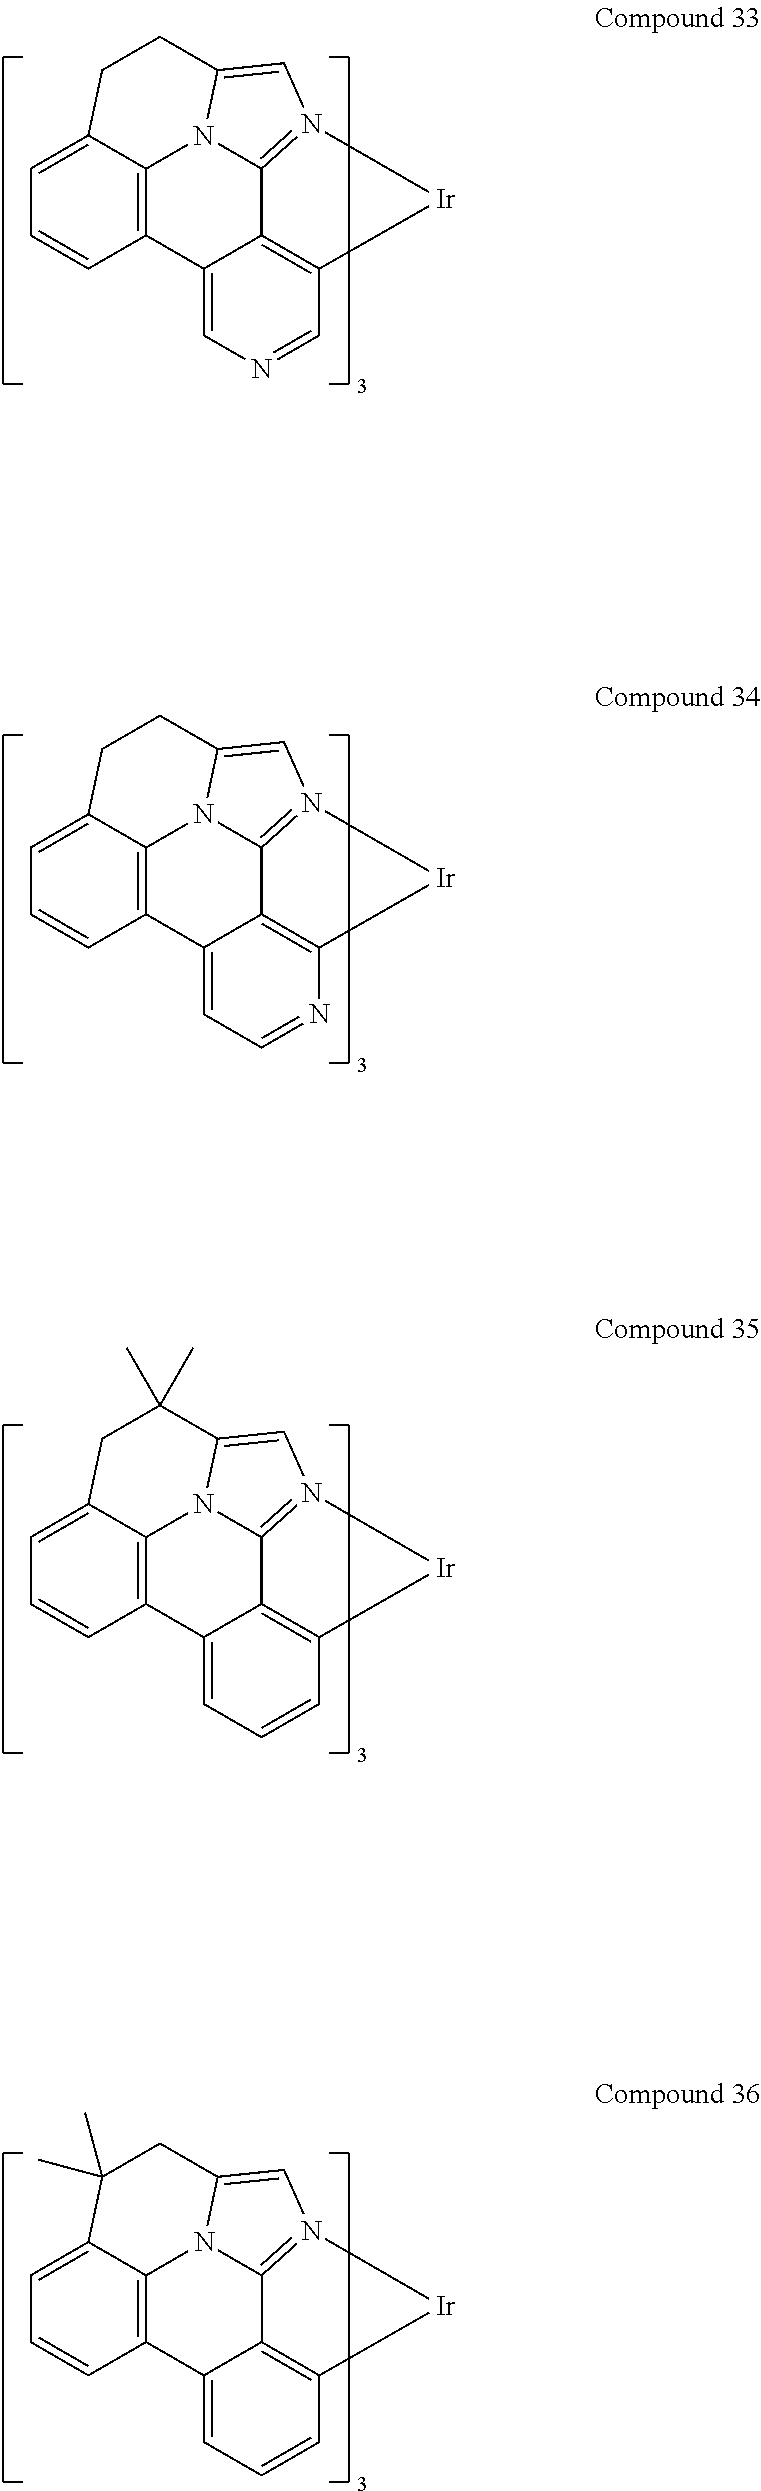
C1=C2C3=C(C=C1)C1=CN=CC4=C1C1=N(C=C(N31)CC2)[Ir]4.C1=C2C3=C(C=C1)C1=CC=NC4=C1C1=N(C=C(N31)CC2)[Ir]4.C1=C2C3=C(C=C1)C1=CC=CC4=C1C1=N(C=C(N31)C(C)(C)C2)[Ir]4.C1=C2C3=C(C=C1)C1=CC=CC4=C1C1=N(C=C(N31)CC2(C)C)[Ir]4
